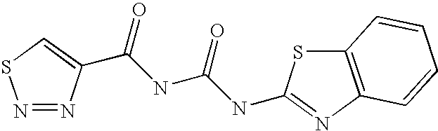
C(NC(NC1=NC2=C(S1)C=CC=C2)=O)(=O)C1=CSN=N1
